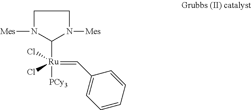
C1([Ru]([PCy3])(Cl)(Cl)=CC2=CC=CC=C2)N([Mes])CCN1[Mes]
